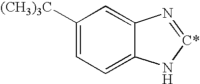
C1([(CH3)3C])=CC=C2C(=C1)N=[C*]N2
